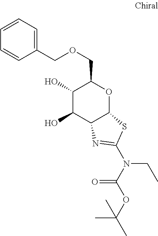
C1(O)C(O)C2C(OC1COCC1=CC=CC=C1)SC(N(C(=O)OC(C)(C)C)CC)=N2
